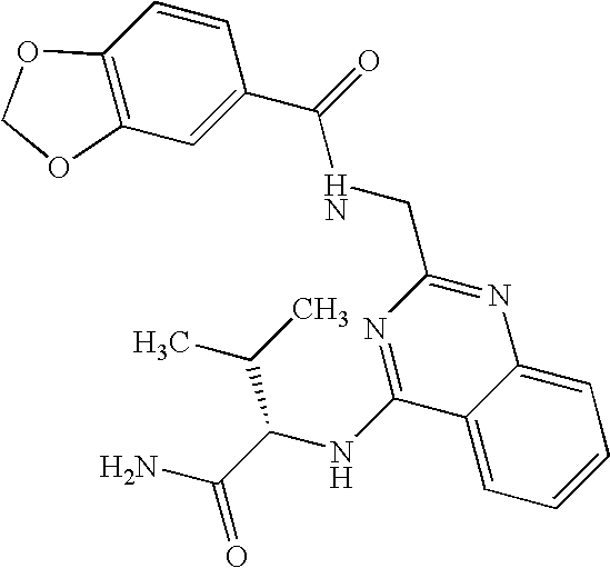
C12=C(C=CC(C(=O)NCC3=NC4=CC=CC=C4C(NC(C(N)=O)C(C)C)=N3)=C1)OCO2
